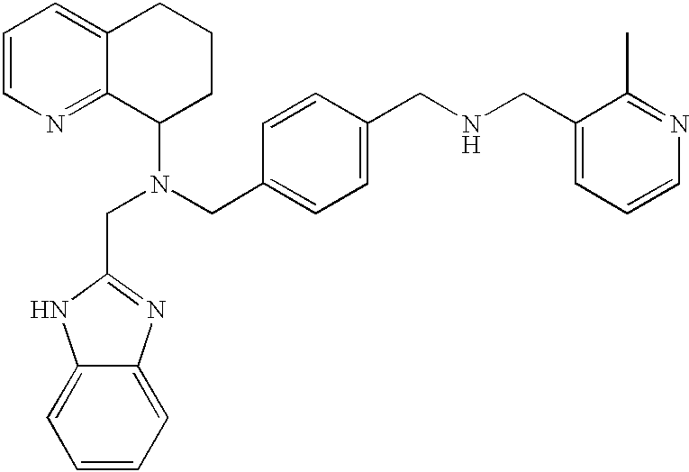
C1=CN=C2C(=C1)CCCC2N(CC1=CC=C(CNCC2=CC=CN=C2C)C=C1)CC1=NC2=CC=CC=C2N1
